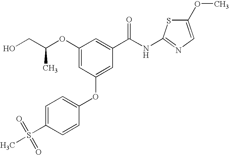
OCC(OC1=CC(OC2=CC=C(S(=O)(=O)C)C=C2)=CC(C(NC2=NC=C(OC)S2)=O)=C1)C
